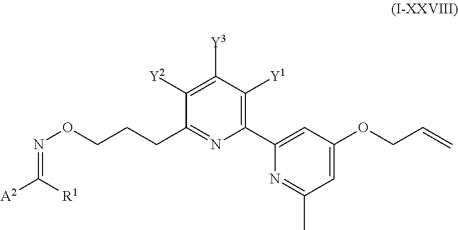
C1(C2=CC(OCC=C)=CC(C)=N2)=C([Y1])C([Y3])=C([Y2])C(CCCON=C([A2])[R1])=N1
